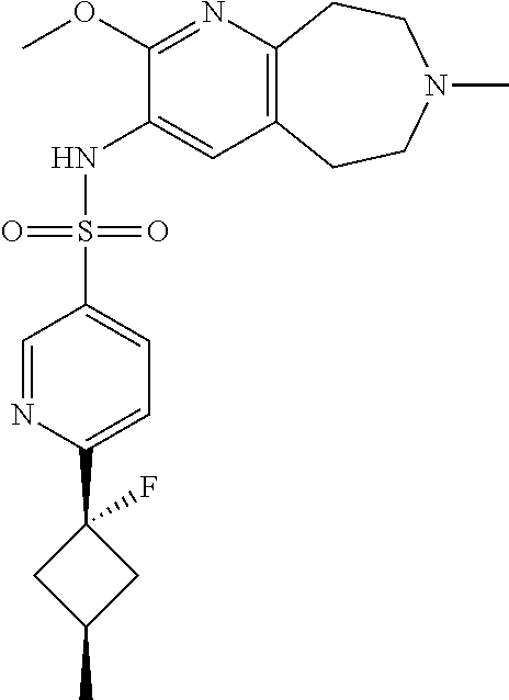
C1(OC)=NC2=C(C=C1NS(C1=CC=C(C3(F)CC(C)C3)N=C1)(=O)=O)CCN(C)CC2
